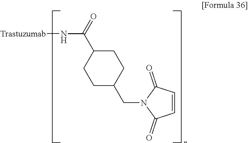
C1C(C(N[Trastuzumab])=O)CCC(CN2C(=O)C=CC2=O)C1
